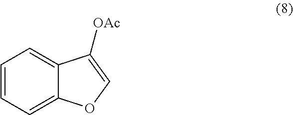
C1=CC=C2C(=C1)C([OAc])=CO2
